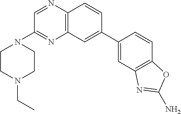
C1=C(C2=CC3=C(N=CC(N4CCN(CC)CC4)=N3)C=C2)C=CC2=C1N=C(N)O2
